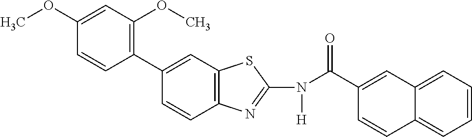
C12=C(SC(N(C(C3=CC4=CC=CC=C4C=C3)=O)[H])=N1)C=C(C1=C(OC)C=C(OC)C=C1)C=C2
